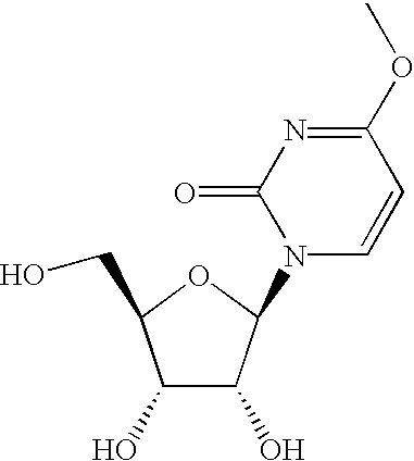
C1(O)C(O)C(N2C=CC(OC)=NC2=O)OC1CO
